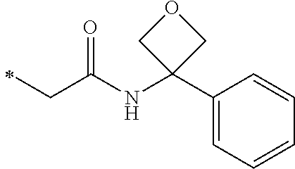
N(C(CC)=O)C1(C2=CC=CC=C2)COC1
